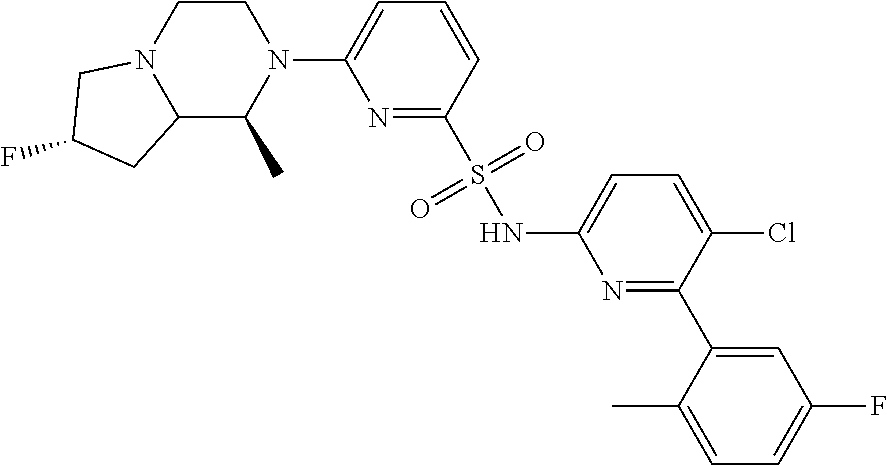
C1=C(NS(C2=NC(N3C(C)C4N(CC3)CC(F)C4)=CC=C2)(=O)=O)N=C(C2=CC(F)=CC=C2C)C(Cl)=C1
